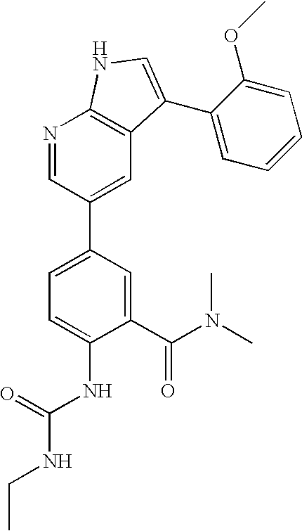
C1(C(N(C)C)=O)=CC(C2=CC3=C(N=C2)NC=C3C2=CC=CC=C2OC)=CC=C1NC(NCC)=O
